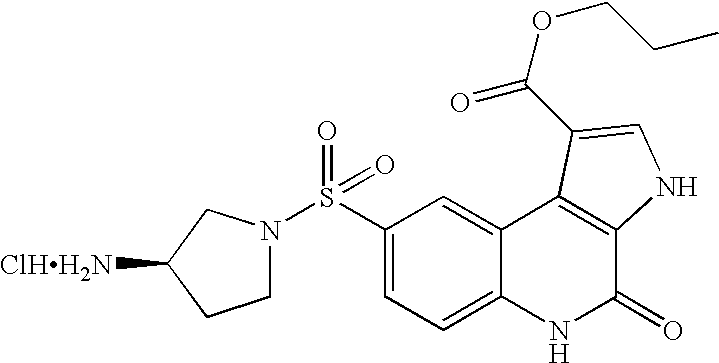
C1(S(=O)(=O)N2CCC([ClHH2N])C2)=CC=C2C(=C1)C1=C(C(=O)N2)NC=C1C(=O)OCCC
